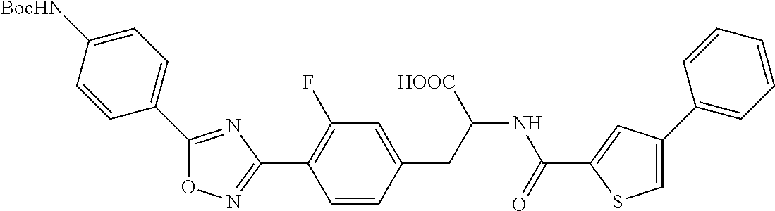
O1N=C(C2=C(F)C=C(CC(NC(C3=CC(C4=CC=CC=C4)=CS3)=O)[HOOC])C=C2)N=C1C1=CC=C([BocHN])C=C1
